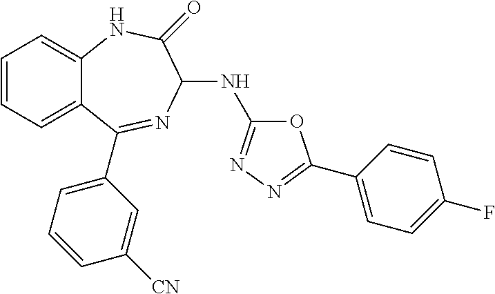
C1=CC=C2C(=C1)NC(=O)C(NC1=NN=C(C3=CC=C(F)C=C3)O1)N=C2C1=CC=CC([CN])=C1
